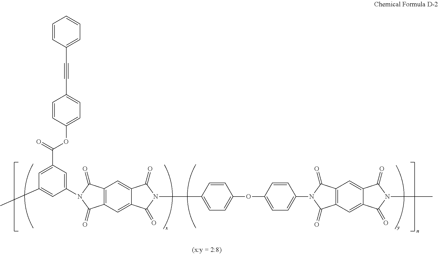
C12=C(C=C3C(=C1)C(=O)N(C1=CC=C(OC4=CC=C(N5C(=O)C6=C(C=C7C(=C6)C(=O)N(C)C7=O)C5=O)C=C4)C=C1)C3=O)C(=O)N(C1=CC(C(OC3=CC=C(C#CC4=CC=CC=C4)C=C3)=O)=CC(C)=C1)C2=O
